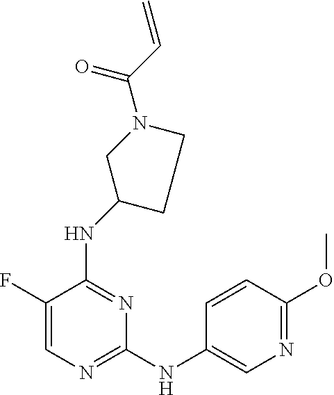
C1=C(F)C(NC2CCN(C(C=C)=O)C2)=NC(NC2=CN=C(OC)C=C2)=N1
